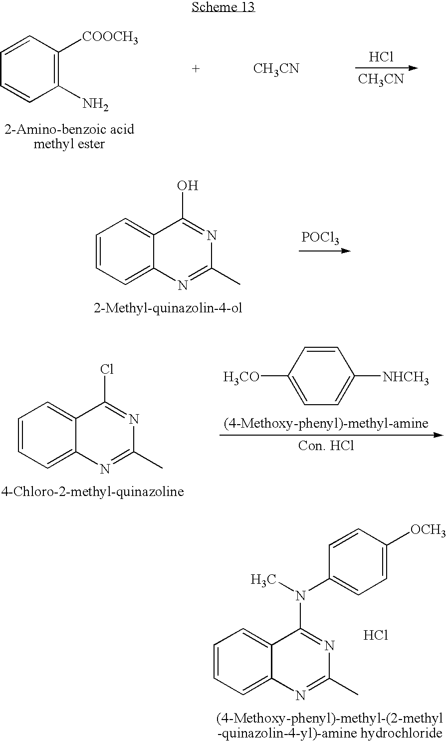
C1=CC([COOCH3])=C(N)C=C1.Cl.[CH3CN].[CH3CN].C1=CC=C2C(=C1)C(O)=NC(C)=N2.[POCl3].C1=CC=C2C(=C1)C(Cl)=NC(C)=N2.C1=CC([H3CO])=CC=C1[NHCH3].C1=CC=C2C(=C1)C(N(C)C1=CC=C([OCH3])C=C1)=NC(C)=N2.Cl
